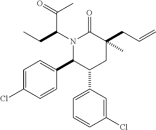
N1(C(CC)C(=O)C)C(C2=CC=C(Cl)C=C2)C(C2=CC=CC(Cl)=C2)CC(CC=C)(C)C1=O
